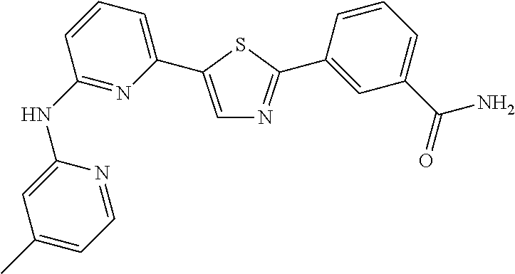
C1(NC2=NC(C3=CN=C(C4=CC(C(=O)N)=CC=C4)S3)=CC=C2)=CC(C)=CC=N1
